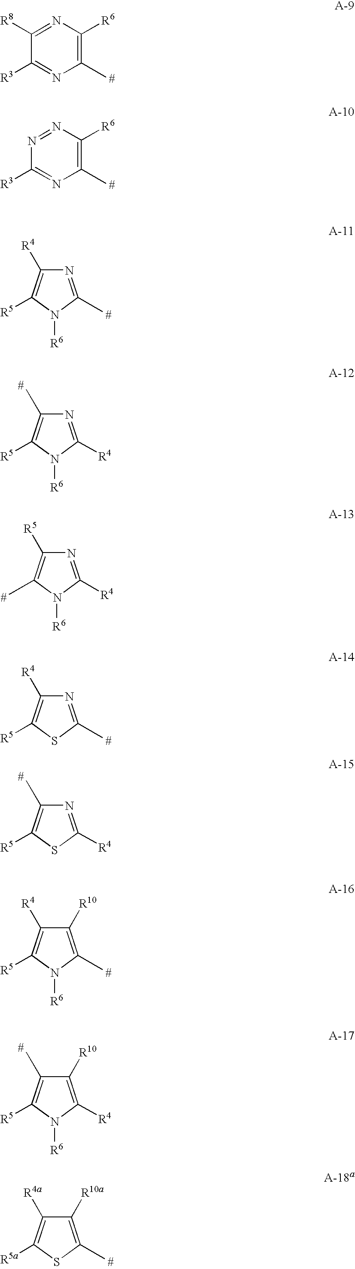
C1([R8])=NC([R6])=C(C)N=C1[R3].N1=NC([R6])=C(C)N=C1[R3].N1=C(C)N([R6])C([R5])=C1[R4].N1=C([R4])N([R6])C([R5])=C1C.N1=C([R4])N([R6])C(C)=C1[R5].N1=C(C)SC([R5])=C1[R4].N1=C([R4])SC([R5])=C1C.C1([R10])=C(C)N([R6])C([R5])=C1[R4].C1([R10])=C([R4])N([R6])C([R5])=C1C.C1([R10a])=C(C)SC([R5a])=C1[R4a]
